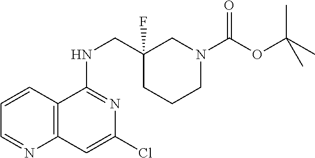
C1(CNC2=NC(Cl)=CC3=C2C=CC=N3)(F)CCCN(C(OC(C)(C)C)=O)C1
